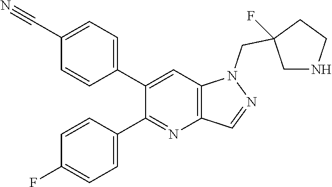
C1(C2=CC=C(C#N)C=C2)=CC2=C(N=C1C1=CC=C(F)C=C1)C=NN2CC1(F)CNCC1
